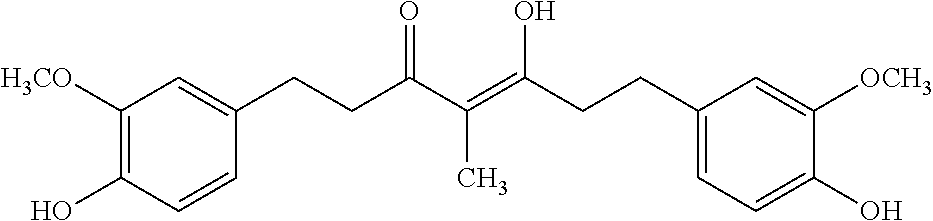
C(=C(C(=O)CCC1=CC([H3CO])=C(O)C=C1)C)(CCC1=CC=C(O)C([OCH3])=C1)O
